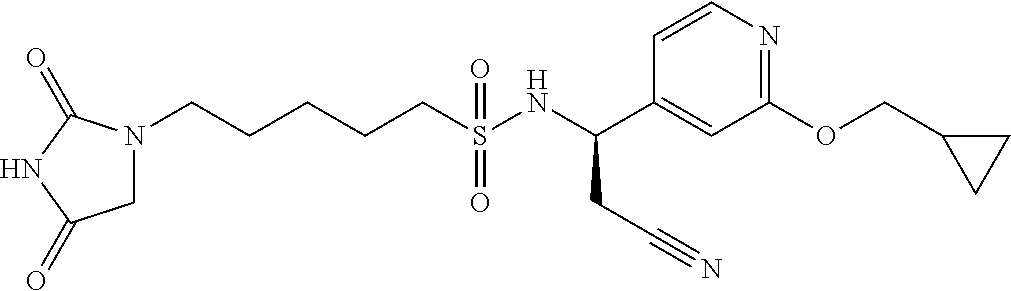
N1(CCCCCS(NC(C2=CC(OCC3CC3)=NC=C2)CC#N)(=O)=O)CC(=O)NC1=O
